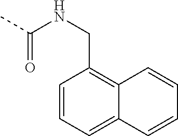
CC(NCC1=C2C(=CC=C1)C=CC=C2)=O
